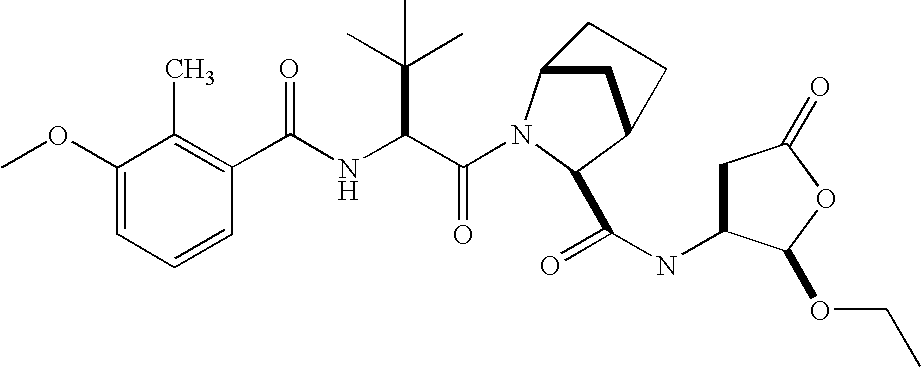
C(C(NC(C1=C(C)C(OC)=CC=C1)=O)C(C)(C)C)(=O)N1C2CC(C1C(=O)NC1CC(=O)OC1OCC)CC2
